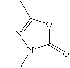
C1(=O)OC(C(C)C)=NN1C
